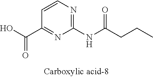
C1=CN=C(NC(CCC)=O)N=C1C(O)=O
